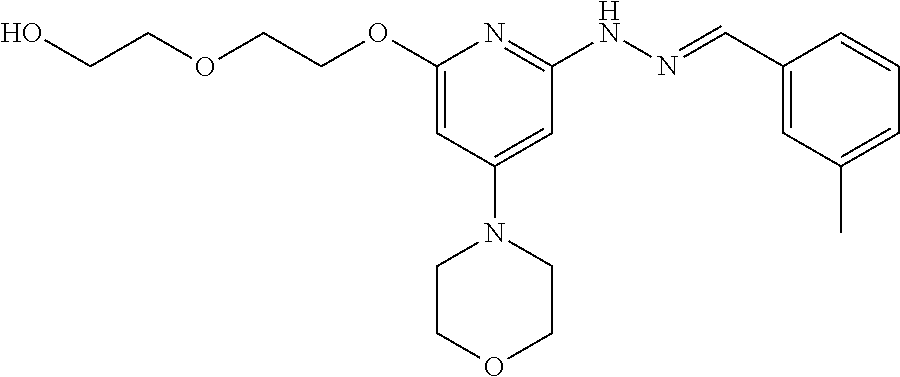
O(CCO)CCOC1=CC(N2CCOCC2)=CC(NN=CC2=CC(C)=CC=C2)=N1
